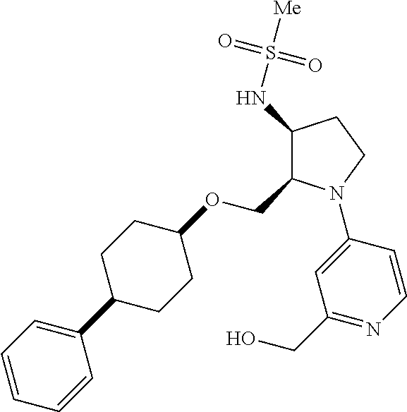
C1(NS([Me])(=O)=O)C(COC2CCC(C3=CC=CC=C3)CC2)N(C2=CC(CO)=NC=C2)CC1
